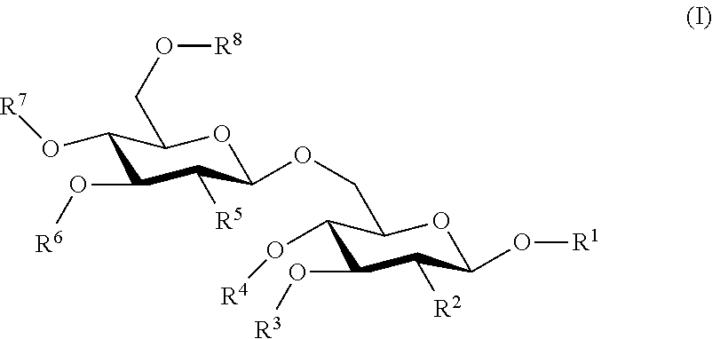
C1(O[R4])C(O[R3])C([R2])C(O[R1])OC1COC1C([R5])C(O[R6])C(O[R7])C(CO[R8])O1
